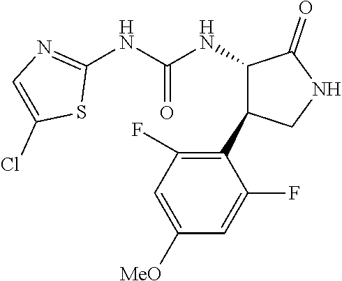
C1(NC(NC2C(=O)NCC2C2=C(F)C=C([MeO])C=C2F)=O)=NC=C(Cl)S1
